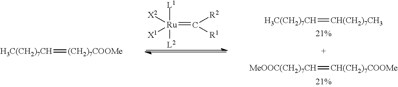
[H3C(CH2)7CH]=[CH(CH2)7CH3].[MeOOC(CH2)7CH]=[CH(CH2)7COOMe].[Ru](=C([R2])[R1])([L1])([L2])([X2])[X1].[H3C(CH2)7CH]=[(CH2)7COOMe]
